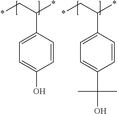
C1=C(C(C*)*)C=CC(O)=C1.C1=C(C(C*)*)C=CC(C(O)(C)C)=C1
